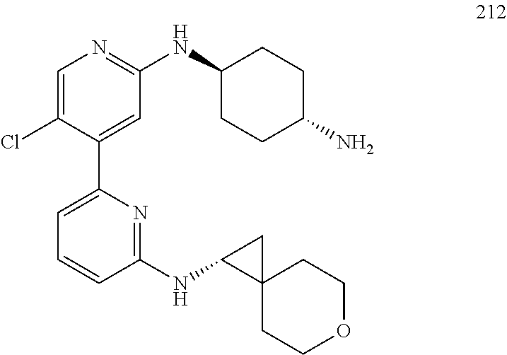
C1=C(Cl)C(C2=CC=CC(NC3C4(CCOCC4)C3)=N2)=CC(NC2CCC(N)CC2)=N1
